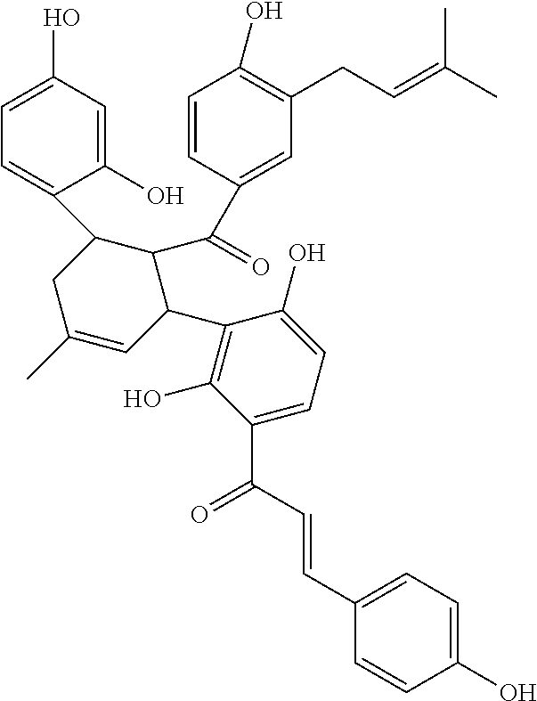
C1(CC=C(C)C)=C(O)C=CC(C(C2C(C3=CC=C(O)C=C3O)CC(C)=CC2C2=C(O)C(C(C=CC3=CC=C(O)C=C3)=O)=CC=C2O)=O)=C1
